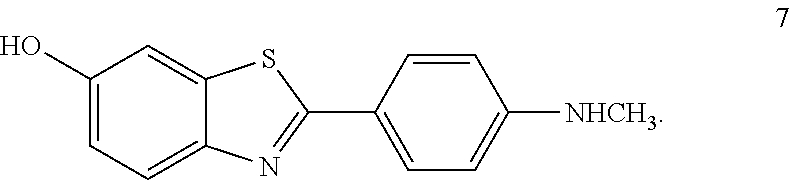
C1(O)=CC=C2C(=C1)SC(C1=CC=C([NHCH3])C=C1)=N2
